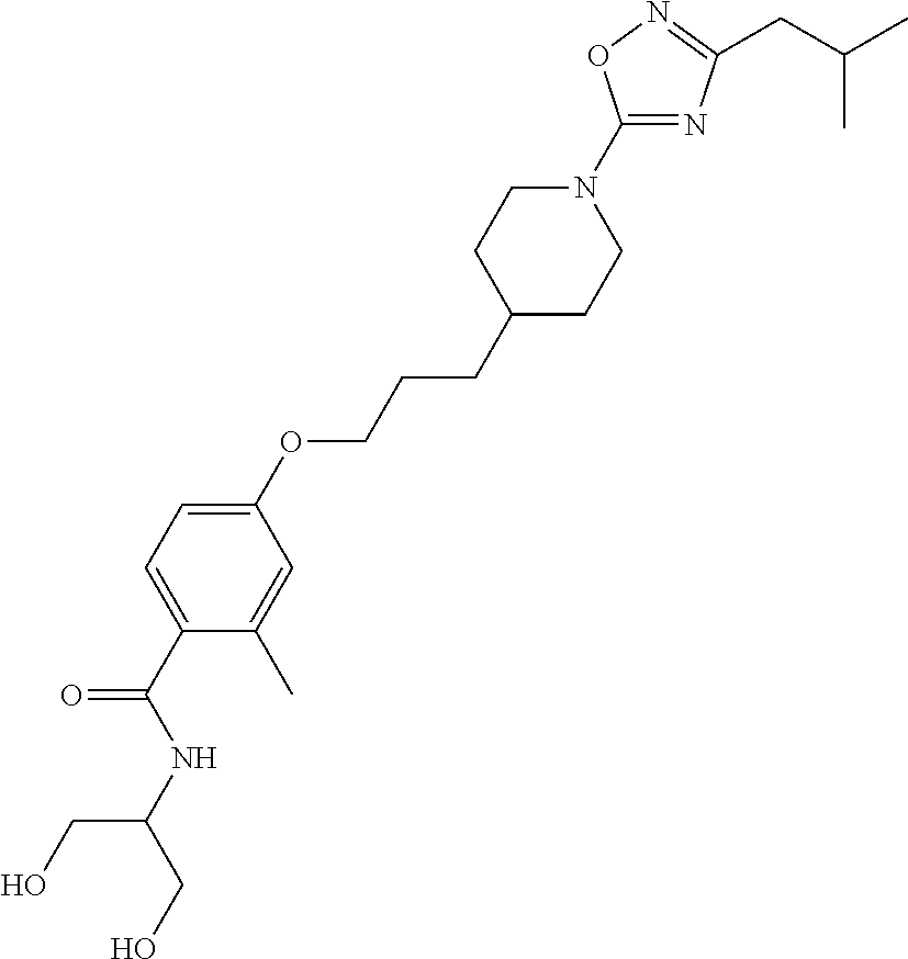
C1(C(NC(CO)CO)=O)=CC=C(OCCCC2CCN(C3=NC(CC(C)C)=NO3)CC2)C=C1C
